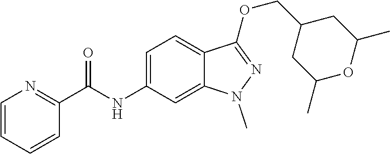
C(NC1=CC=C2C(=C1)N(C)N=C2OCC1CC(C)OC(C)C1)(C1=NC=CC=C1)=O
